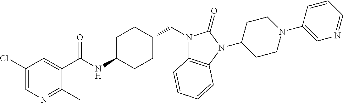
C1(Cl)=CN=C(C)C(C(NC2CCC(CN3C4=C(N(C5CCN(C6=CN=CC=C6)CC5)C3=O)C=CC=C4)CC2)=O)=C1
